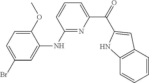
C12=C(C=CC=C1)C=C(C(=O)C1=CC=CC(NC3=CC(Br)=CC=C3OC)=N1)N2
